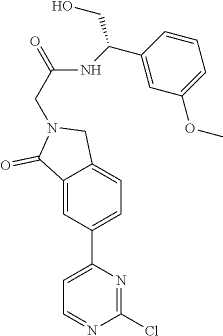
ClC1=NC(C2=CC=C3C(=C2)C(=O)N(CC(=O)NC(C2=CC(OC)=CC=C2)CO)C3)=CC=N1
